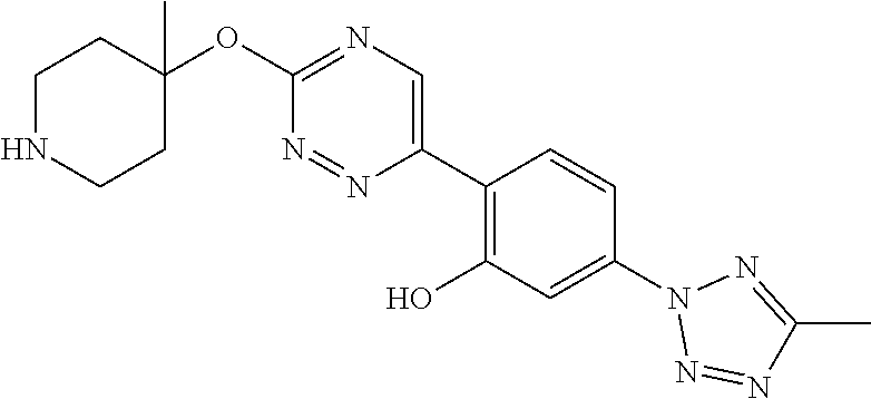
O(C1=NC=C(C2=C(O)C=C(N3N=NC(C)=N3)C=C2)N=N1)C1(C)CCNCC1
